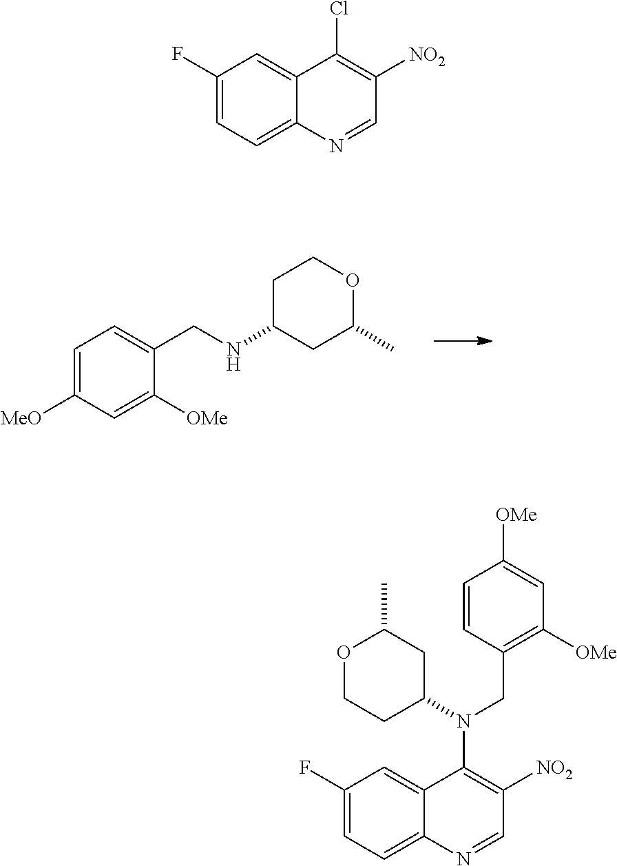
C1=C([MeO])C=C([OMe])C(CNC2CC(C)OCC2)=C1.C1(F)=CC=C2C(=C1)C(Cl)=C([NO2])C=N2.C1(F)=CC=C2C(=C1)C(N(C1CC(C)OCC1)CC1=C([OMe])C=C([OMe])C=C1)=C([NO2])C=N2
